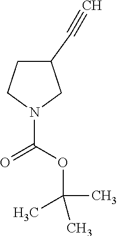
C1C(C#C)CN(C(=O)OC(C)(C)C)C1
